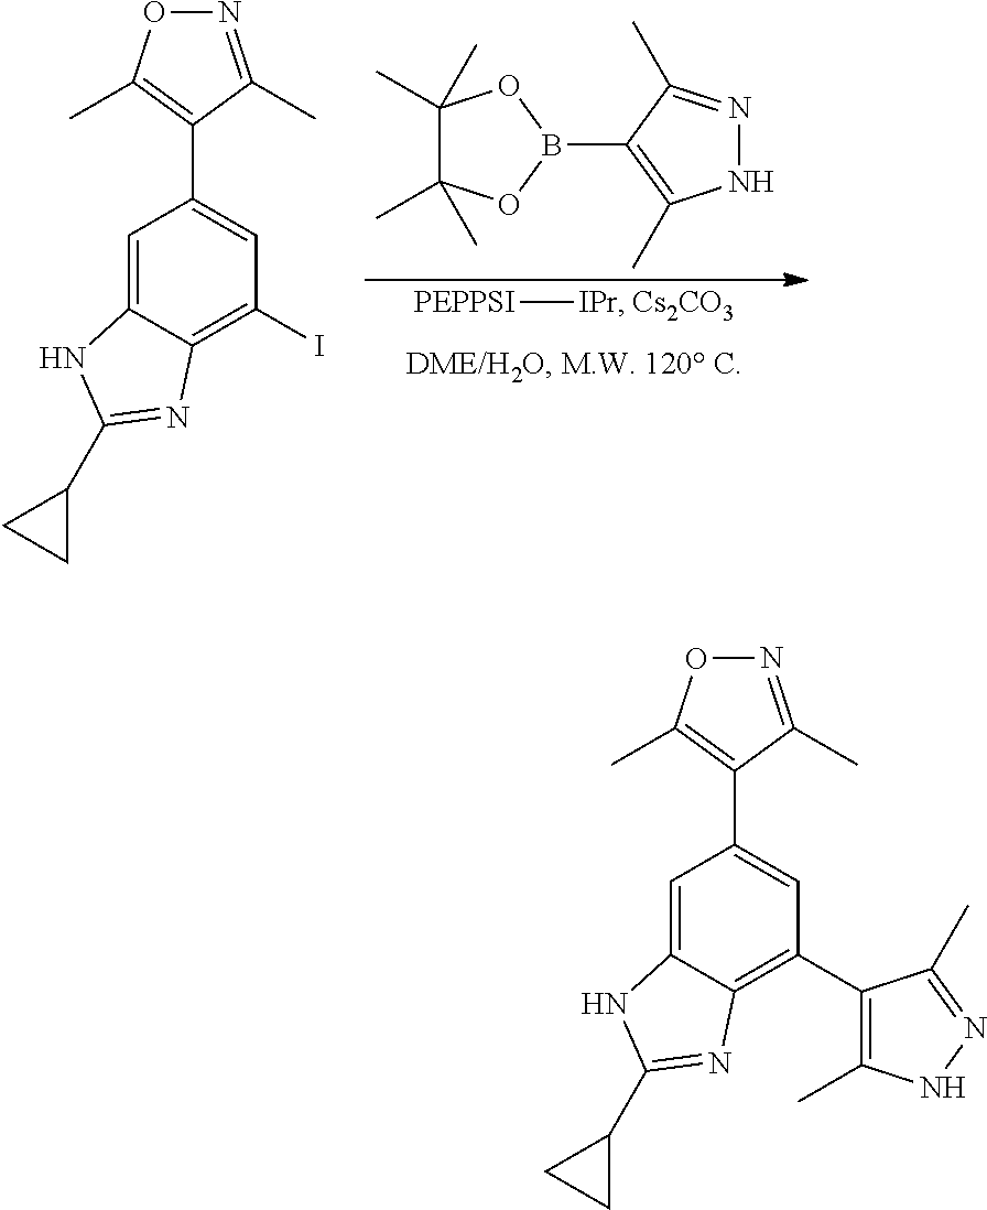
[PEPPSI][IPr].[Cs2CO3].C1(C)(C)C(C)(C)OB(C2=C(C)NN=C2C)O1.C1=C2C(=C(I)C=C1C1=C(C)ON=C1C)N=C(C1CC1)N2.C1=C2C(=C(C3=C(C)NN=C3C)C=C1C1=C(C)ON=C1C)N=C(C1CC1)N2
